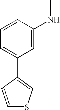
C1=CC(NC)=CC(C2=CSC=C2)=C1
